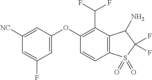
O(C1=CC(F)=CC([NC])=C1)C1=C(C(F)F)C2=C(C=C1)S(=O)(=O)C(F)(F)C2N
